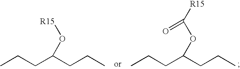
C(OC(CCC)CCC)([R15])=O.[R15]OC(CCC)CCC
